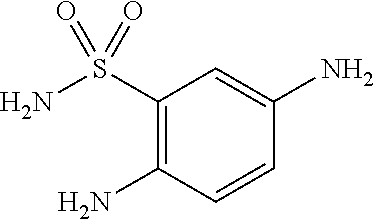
NC1=C(S(N)(=O)=O)C=C(N)C=C1
